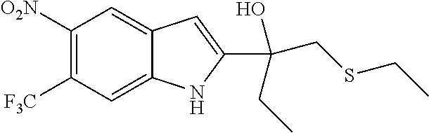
C1([O2N])=C([F3C])C=C2C(=C1)C=C(C(CSCC)(CC)O)N2
